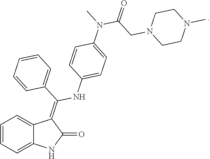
C1=CC=C2C(=C1)C(=C(NC1=CC=C(N(C)C(CN3CCN(C)CC3)=O)C=C1)C1=CC=CC=C1)C(=O)N2
